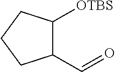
C1(C=O)C([OTBS])CCC1
